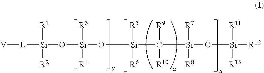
[V][L][Si]([R1])([R2])O[Si]([R3])([R4])O[Si]([R5])([R6])C([Si]([R7])([R8])O[Si]([R11])([R13])[R12])([R9])[R10]
